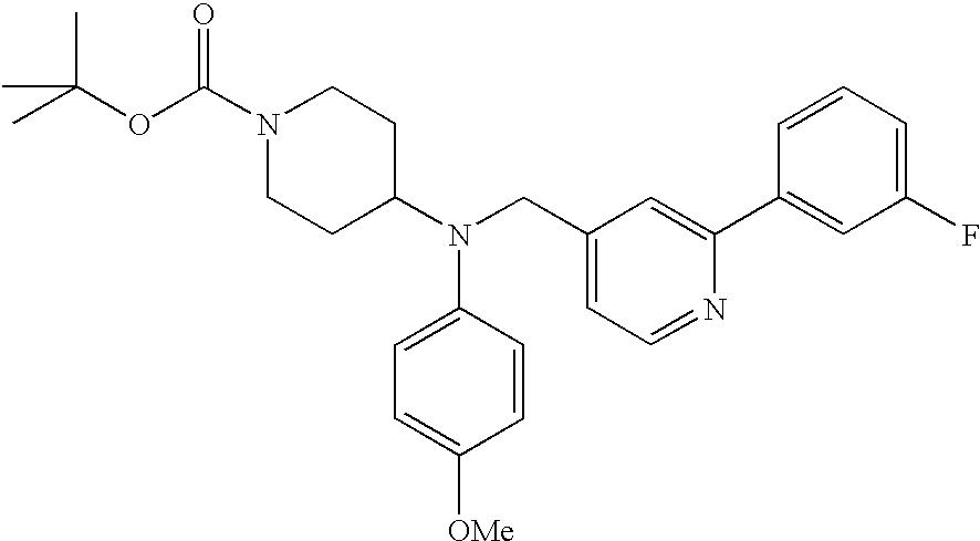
N1(C(OC(C)(C)C)=O)CCC(N(CC2=CC=NC(C3=CC(F)=CC=C3)=C2)C2=CC=C([OMe])C=C2)CC1
